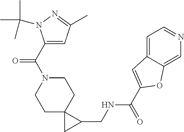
C1CC2(CCN1C(=O)C1=CC(C)=NN1C(C)(C)C)CC2CNC(=O)C1=CC2=CC=NC=C2O1
